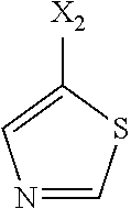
C1([X2])=CN=CS1
